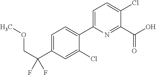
C1=C(Cl)C(C2=CC=C(Cl)C(C(O)=O)=N2)=CC=C1C(F)(COC)F
